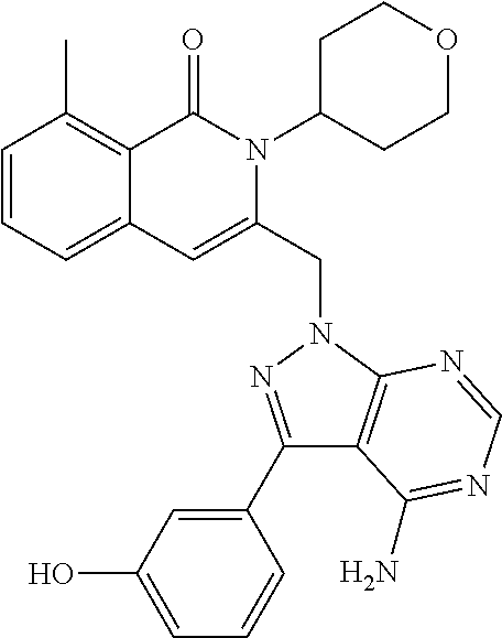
C1=CC=C2C(=C1C)C(=O)N(C1CCOCC1)C(CN1C3=C(C(C4=CC(O)=CC=C4)=N1)C(N)=NC=N3)=C2
